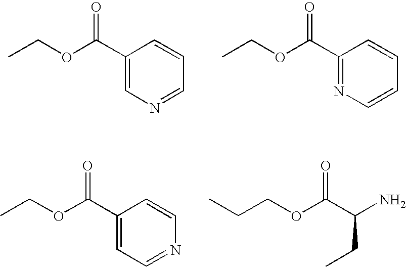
C1(C(OCC)=O)=CN=CC=C1.C1(C(OCC)=O)=NC=CC=C1.C1(C(OCC)=O)=CC=NC=C1.C(N)(C(OCCC)=O)CC
